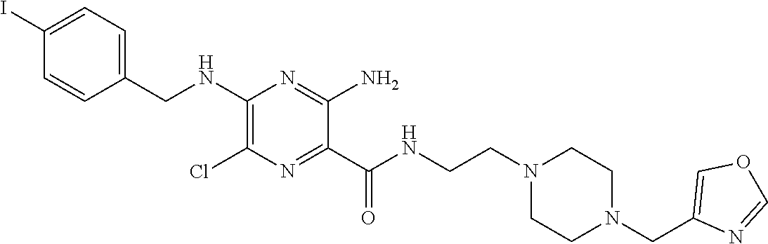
C1=C(I)C=CC(CNC2=C(Cl)N=C(C(NCCN3CCN(CC4=COC=N4)CC3)=O)C(N)=N2)=C1
